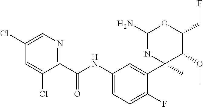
C1(C(NC2=CC=C(F)C(C3(C)C(OC)C(CF)OC(N)=N3)=C2)=O)=NC=C(Cl)C=C1Cl
